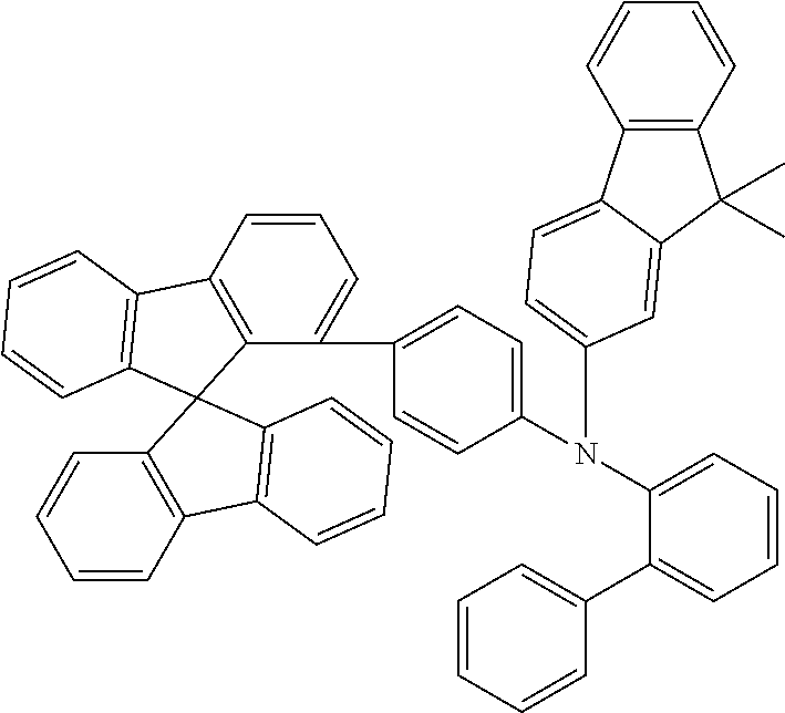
C1=CC2=C(C=C1)C1(C3=C2C=CC=C3)C2=C(C3=C1C=CC=C3)C=CC=C2C1=CC=C(N(C2=CC=CC=C2C2=CC=CC=C2)C2=CC=C3C4=C(C(C)(C)C3=C2)C=CC=C4)C=C1
